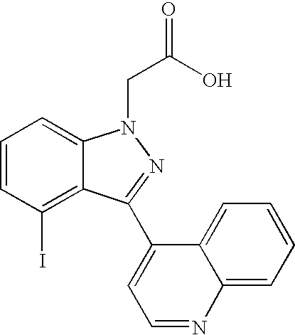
C1=CC(I)=C2C(=C1)N(CC(O)=O)N=C2C1=CC=NC2=CC=CC=C12
